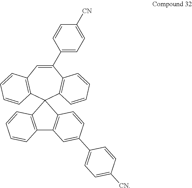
C1(C2=CC=C([CN])C=C2)=CC2=C(C3(C4=C1C=CC=C4)C1=C(C4=C3C=CC=C4)C=C(C3=CC=C([CN])C=C3)C=C1)C=CC=C2
